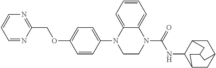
C1(COC2=CC=C(N3CCN(C(=O)NC4C5CC6CC4CC(C6)C5)C4=CC=CC=C34)C=C2)=NC=CC=N1
